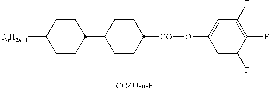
[CnH2n+1]C1CCC(C2CCC([CO]OC3=CC(F)=C(F)C(F)=C3)CC2)CC1
